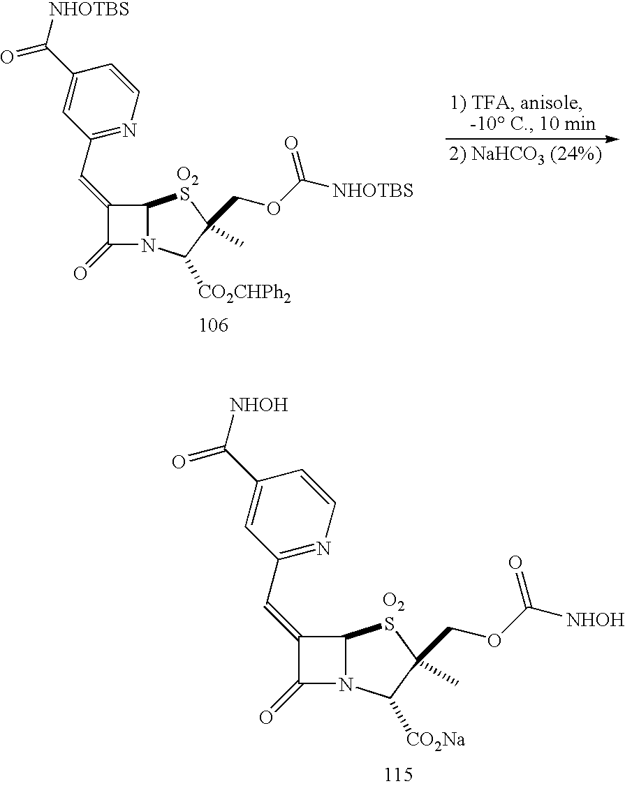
C1(=CC2=NC=CC(C([NHOTBS])=O)=C2)C(=O)N2C1SC(COC([NHOTBS])=O)(C)C2[CO2CHPh2].[O2].C1(=CC2=NC=CC(C([NHOH])=O)=C2)C(=O)N2C1SC(COC([NHOH])=O)(C)C2[CO2Na].[O2]
